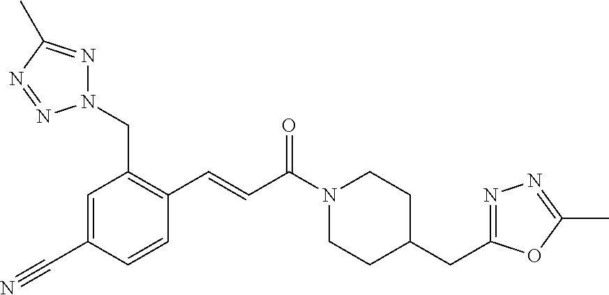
N1(CC2=C(C=CC(N3CCC(CC4=NN=C(C)O4)CC3)=O)C=CC(C#N)=C2)N=C(C)N=N1
